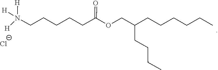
[H]N([H])([H])CCCCCC(=O)OCC(CCCC)CCCCCC.[Cl-]
